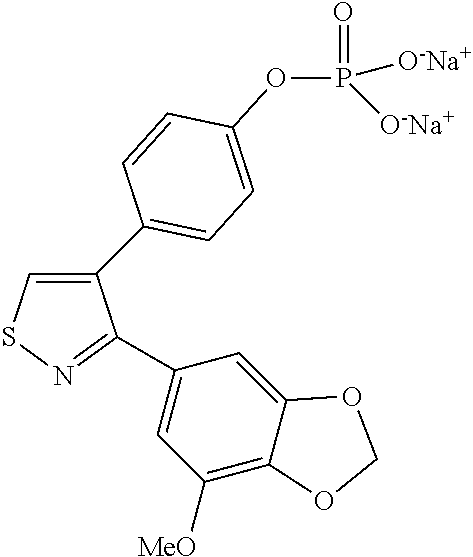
C1(C2=CC=C(OP(=O)([O-Na+])[O-Na+])C=C2)=CSN=C1C1=CC([MeO])=C2C(=C1)OCO2
